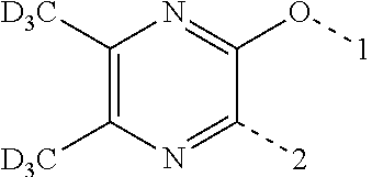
C1([D3C])=C([D3C])N=C([2])C(O[1])=N1
